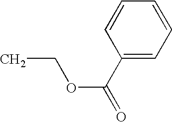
C1=CC=CC=C1C(OCC)=O
